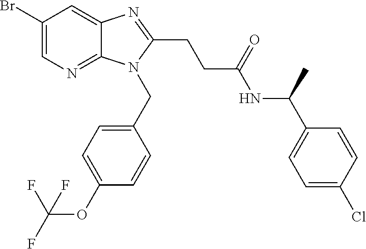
C1(Br)=CN=C2C(=C1)N=C(CCC(NC(C1=CC=C(Cl)C=C1)C)=O)N2CC1=CC=C(OC(F)(F)F)C=C1
